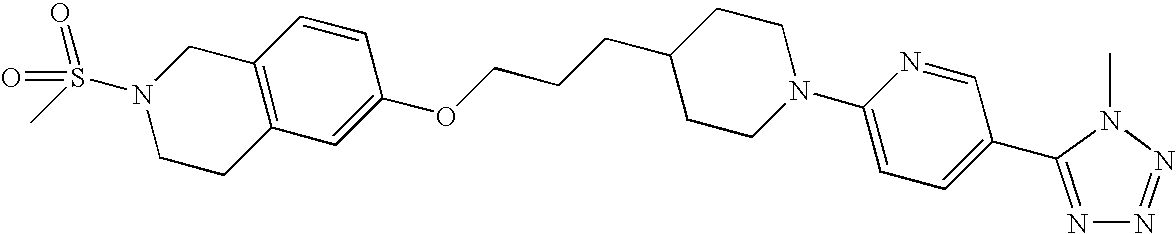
C1(OCCCC2CCN(C3=CC=C(C4=NN=NN4C)C=N3)CC2)=CC2=C(C=C1)CN(S(C)(=O)=O)CC2
